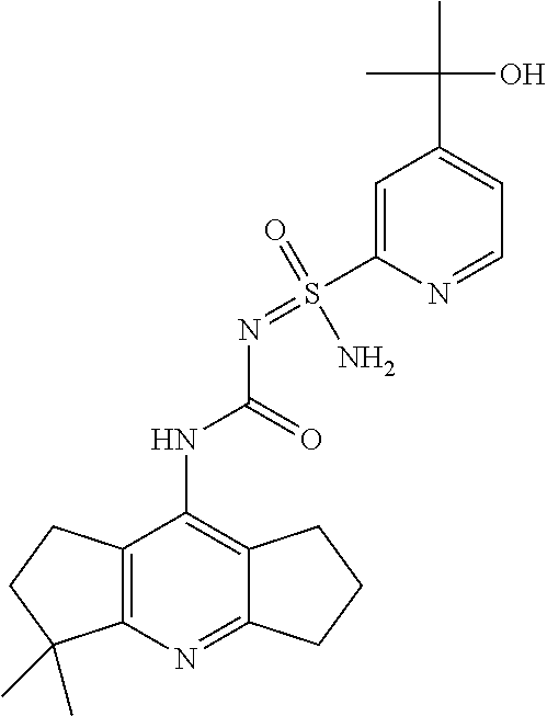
NS(=NC(NC1=C2CCCC2=NC2=C1CCC2(C)C)=O)(C1=CC(C(C)(C)O)=CC=N1)=O
